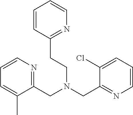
C(N(CC1=NC=CC=C1Cl)CCC1=NC=CC=C1)C1=NC=CC=C1C
